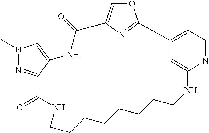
N1(C)N=C2C(=C1)NC(=O)C1=COC(=N1)C1=CC=NC(=C1)NCCCCCCCCNC2=O
